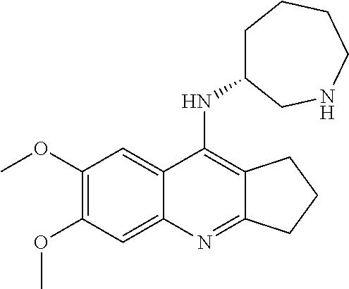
C1(OC)=C(OC)C=C2C(=C1)C(NC1CCCCNC1)=C1C(=N2)CCC1
